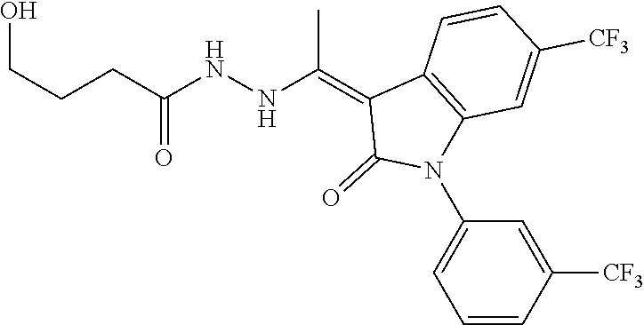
C1=CC([CF3])=CC2=C1C(=C(NNC(CCCO)=O)C)C(=O)N2C1=CC=CC([CF3])=C1
